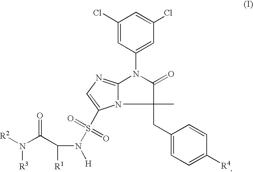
C1(Cl)=CC(N2C(=O)C(C)(CC3=CC=C([R4])C=C3)N3C2=NC=C3S(=O)(=O)N([H])C([R1])C(N([R2])[R3])=O)=CC(Cl)=C1
